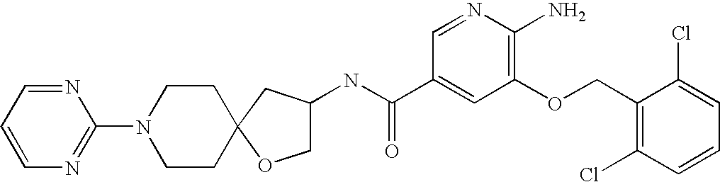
C1(N2CCC3(CC2)OCC(NC(C2=CC(OCC4=C(Cl)C=CC=C4Cl)=C(N)N=C2)=O)C3)=NC=CC=N1
